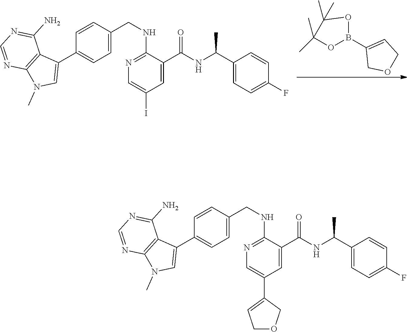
O1B(C2=CCOC2)OC(C)(C)C1(C)C.C1(C2=CC=C(CNC3=NC=C(I)C=C3C(NC(C3=CC=C(F)C=C3)C)=O)C=C2)=CN(C)C2=C1C(N)=NC=N2.C1(C2=CC=C(CNC3=NC=C(C4=CCOC4)C=C3C(NC(C3=CC=C(F)C=C3)C)=O)C=C2)=CN(C)C2=C1C(N)=NC=N2
